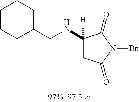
C(NC1([H])CC(=O)N([Bn])C1=O)C1CCCCC1
